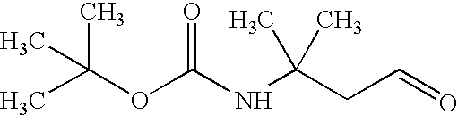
CC(OC(NC(CC=O)(C)C)=O)(C)C
